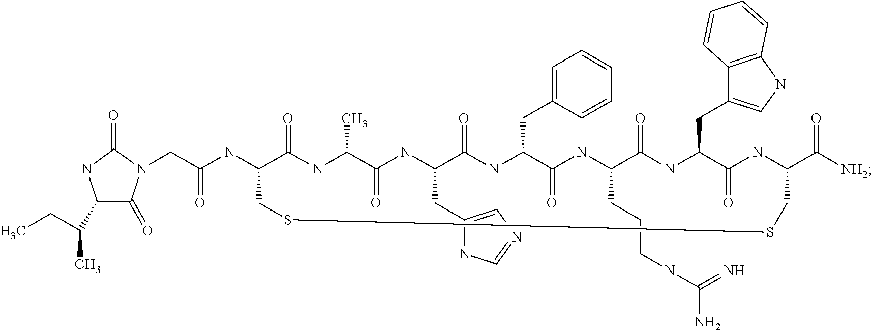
C(C(NC1C(=O)NC(C)C(=O)NC(CC2=CN=CN2)C(=O)NC(CC2=CC=CC=C2)C(=O)NC(CCCNC(N)=N)C(=O)NC(CC2=CNC3=C2C=CC=C3)C(=O)NC(C([NH2])=O)CSSC1)=O)N1C(=O)C(C(CC)C)NC1=O
